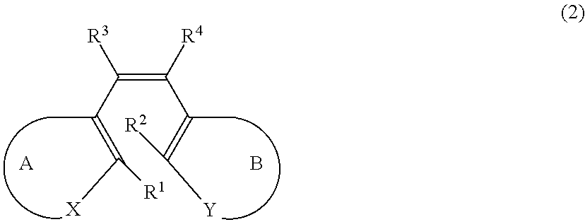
C(=C([R4])C(=C([R2])[Y])C)(C(=C([X])[R1])C)[R3].[A].B
